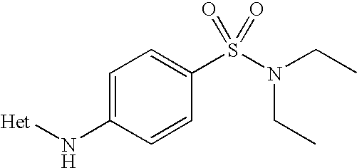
C1=C(N[Het])C=CC(S(N(CC)CC)(=O)=O)=C1
